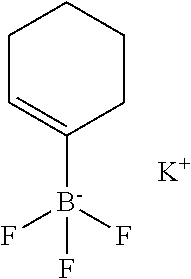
C1=C([B-](F)(F)F)CCCC1.[K]
